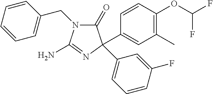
N1(CC2=CC=CC=C2)C(=O)C(C2=CC(C)=C(OC(F)F)C=C2)(C2=CC=CC(F)=C2)N=C1N
